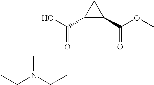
CN(CC)CC.C(=O)(O)C1C(C(OC)=O)C1
